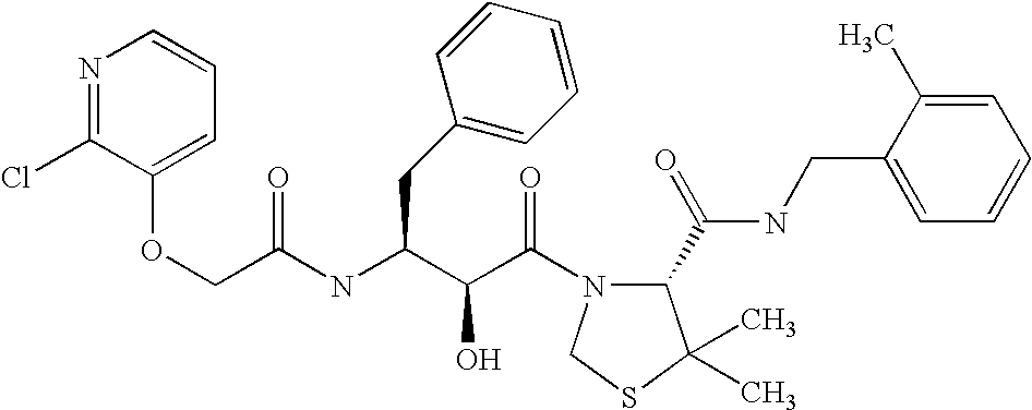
N(C(C(C(=O)N1C(C(NCC2=CC=CC=C2C)=O)C(C)(C)SC1)O)CC1=CC=CC=C1)C(COC1=CC=CN=C1Cl)=O
